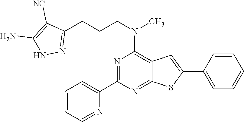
C1(C2=CC=CC=N2)=NC(N(CCCC2=NNC(N)=C2[NC])C)=C2C(=N1)SC(C1=CC=CC=C1)=C2
